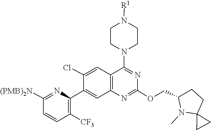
C1(OCC2N(C)C3(CC2)CC3)=NC2=C(C=C(Cl)C(C3=C([CF3])C=CC([(PMB)2N])=N3)=C2)C(N2CCN([R1])CC2)=N1
